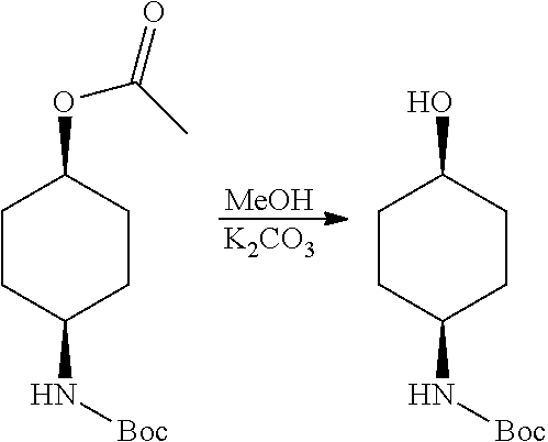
[MeOH].[K2CO3].C1CC(N[Boc])CCC1OC(=O)C.C1CC(N[Boc])CCC1O
